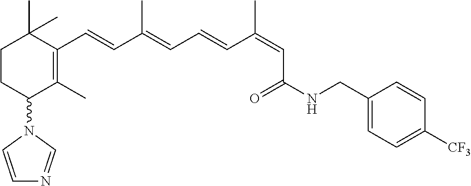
C1CC(N2C=CN=C2)C(C)=C(C=CC(=CC=CC(=CC(NCC2=CC=C([CF3])C=C2)=O)C)C)C1(C)C
